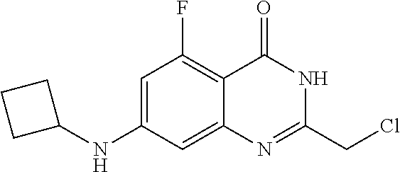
C1(CCl)=NC2=CC(NC3CCC3)=CC(F)=C2C(=O)N1
